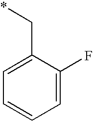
C1=CC=C(F)C(C*)=C1
